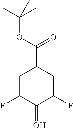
C1C(F)C(=O)C(F)CC1C(OC(C)(C)C)=O
